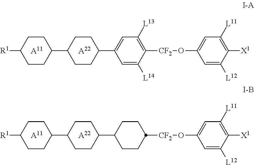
C1(C2CCC(C3=CC([L13])=C([CF2]OC4=CC([L11])=C([X1])C([L12])=C4)C([L14])=C3)CC2)CCC([R1])CC1.[A11].[A22].C1(C2CCC(C3CCC([CF2]OC4=CC([L11])=C([X1])C([L12])=C4)CC3)CC2)CCC([R1])CC1.[A11].[A22]
